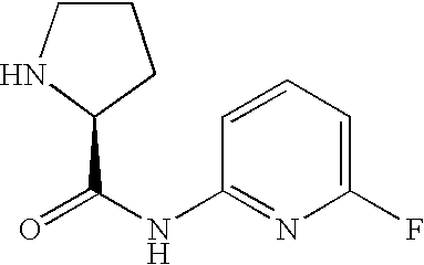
N1C(C(NC2=NC(F)=CC=C2)=O)CCC1
